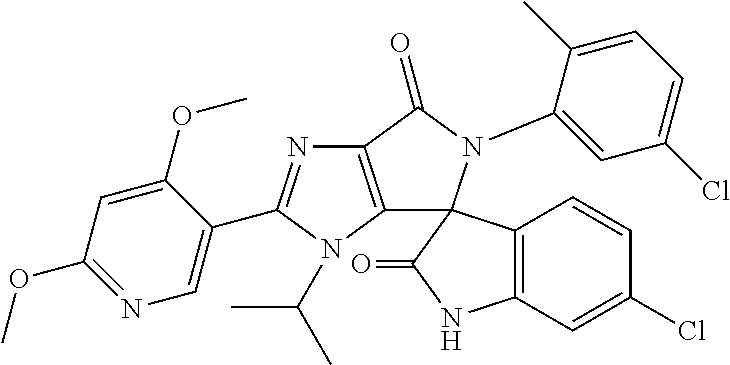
C12=C(N(C(C)C)C(C3=CN=C(OC)C=C3OC)=N1)C1(N(C3=CC(Cl)=CC=C3C)C2=O)C2=C(NC1=O)C=C(Cl)C=C2
